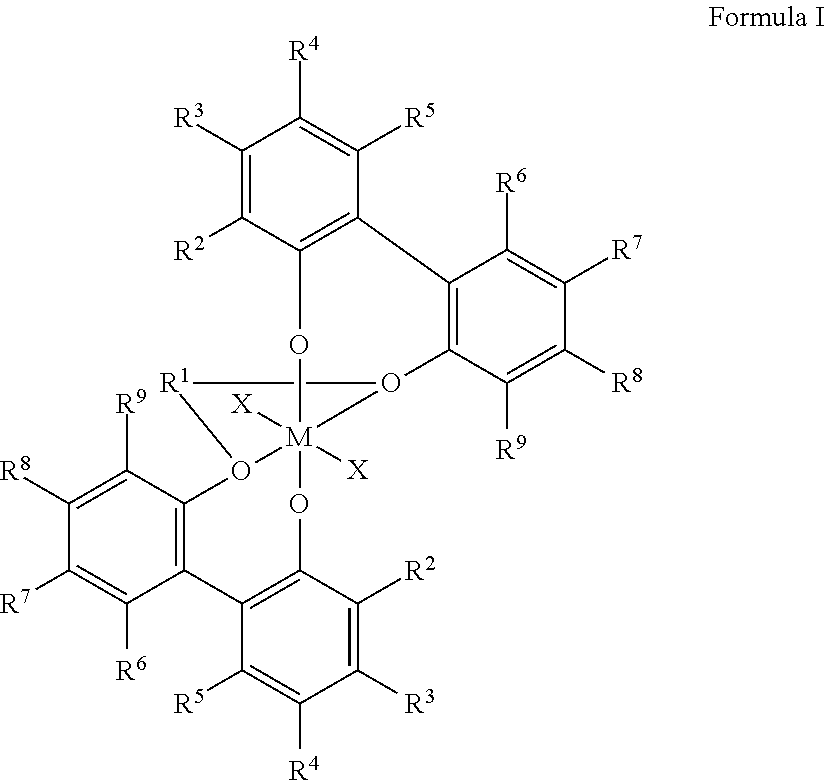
C1([R3])=C([R2])C2=C(C([R5])=C1[R4])C1=C(O3[M]4([X])([X])(O2)OC2=C(C([R5])=C([R4])C([R3])=C2[R2])C2=C(C([R9])=C([R8])C([R7])=C2[R6])O4[R1]3)C([R9])=C([R8])C([R7])=C1[R6]
